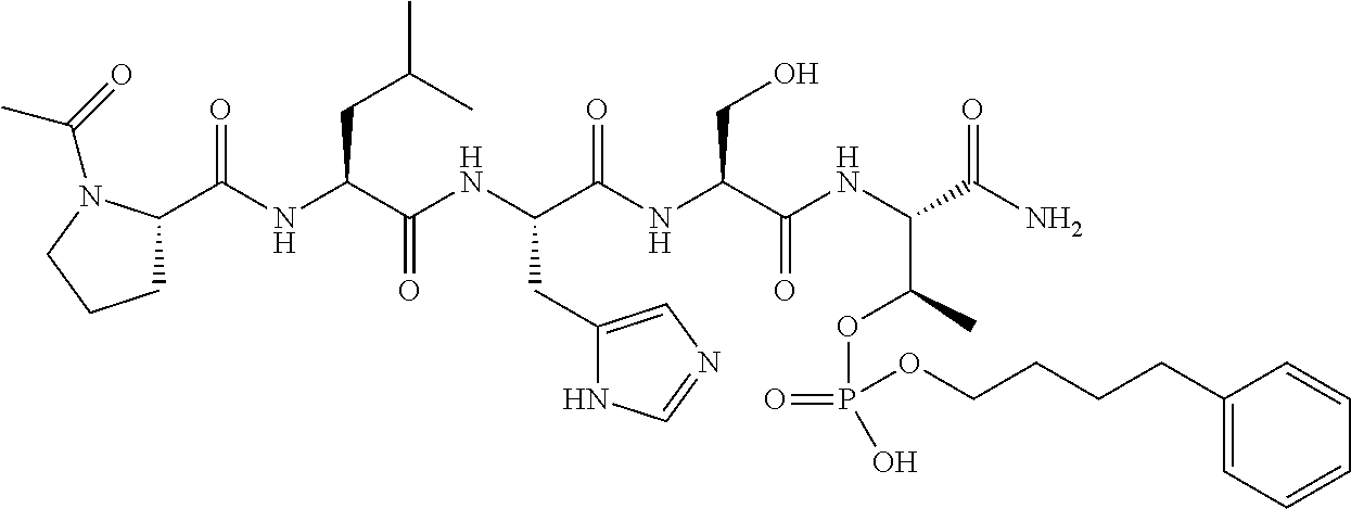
C1C(C(NC(C(NC(C(NC(C(NC(C(N)=O)C(C)OP(=O)(O)OCCCCC2=CC=CC=C2)=O)CO)=O)CC2=CN=CN2)=O)CC(C)C)=O)N(C(=O)C)CC1
